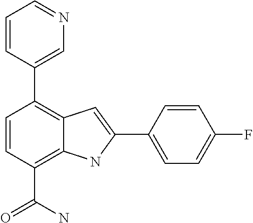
C1(C2=CN=CC=C2)=C2C(=C(C(N)=O)C=C1)NC(C1=CC=C(F)C=C1)=C2
